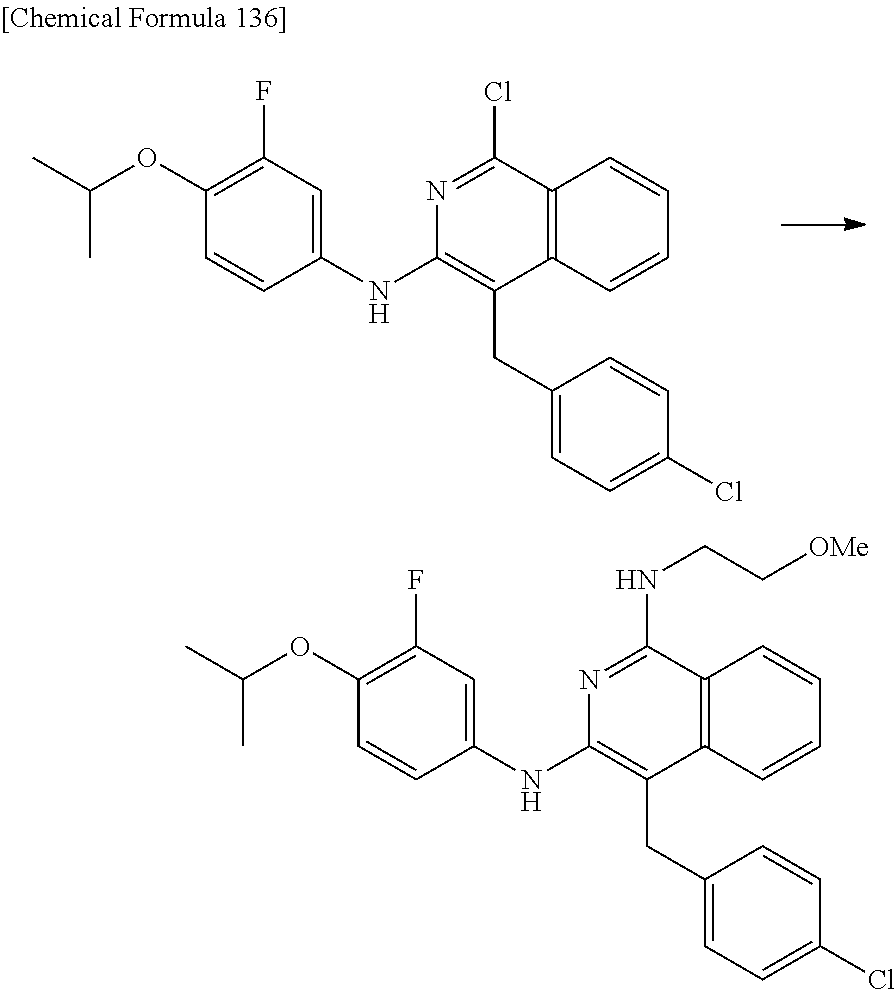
C1(NC2=C(CC3=CC=C(Cl)C=C3)C3=C(C(Cl)=N2)C=CC=C3)=CC(F)=C(OC(C)C)C=C1.C1(NC2=C(CC3=CC=C(Cl)C=C3)C3=C(C(NCC[OMe])=N2)C=CC=C3)=CC(F)=C(OC(C)C)C=C1
